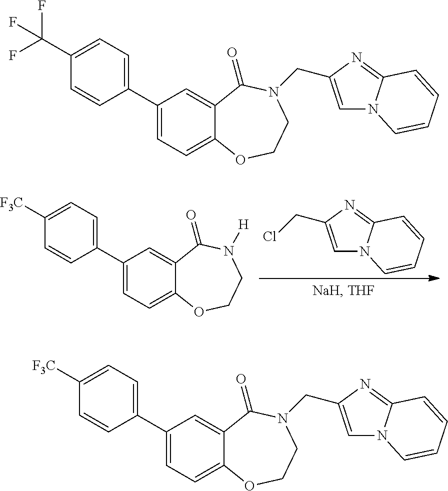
C1(C2=CC=C([F3C])C=C2)=CC=C2C(=C1)C(=O)N([H])CCO2.ClCC1=CN2C(=N1)C=CC=C2.C1(C2=CC=C(C(F)(F)F)C=C2)=CC=C2C(=C1)C(=O)N(CC1=CN3C(=N1)C=CC=C3)CCO2.C1(C2=CC=C([F3C])C=C2)=CC=C2C(=C1)C(=O)N(CC1=CN3C(=N1)C=CC=C3)CCO2
